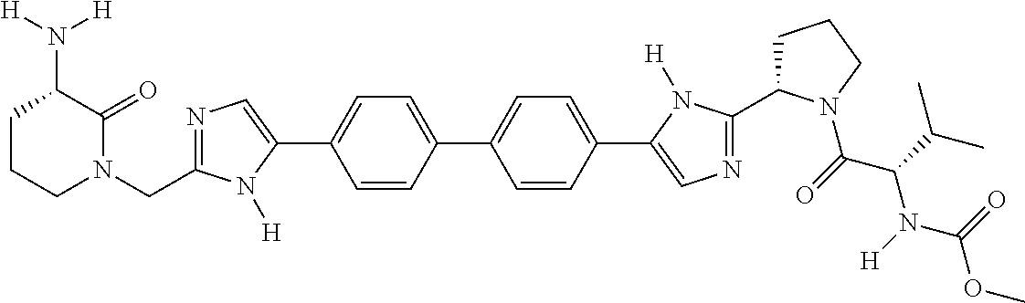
C1=C(C2=CC=C(C3=CN=C(C4CCCN4C(C(N(C(OC)=O)[H])C(C)C)=O)N3[H])C=C2)C=CC(C2=CN=C(CN3C(=O)C(N([H])[H])CCC3)N2[H])=C1
